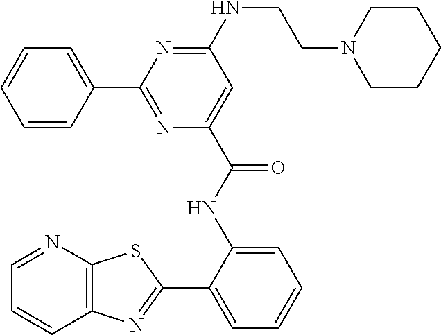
C12=C(N=CC=C1)SC(C1=CC=CC=C1NC(C1=CC(NCCN3CCCCC3)=NC(C3=CC=CC=C3)=N1)=O)=N2
